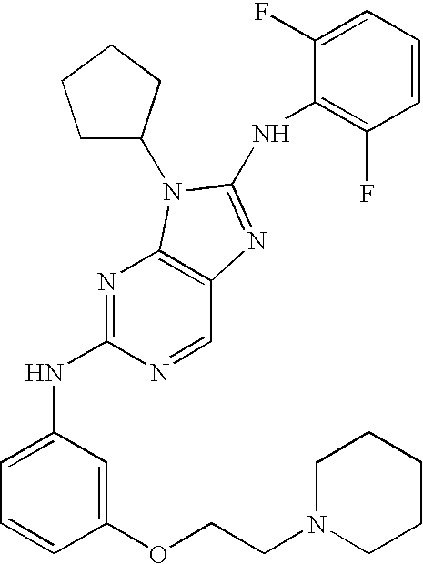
N(C1=NC2=C(N=C(NC3=CC=CC(OCCN4CCCCC4)=C3)N=C2)N1C1CCCC1)C1=C(F)C=CC=C1F
